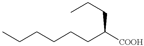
CCCCCCC([COOH])CCC
